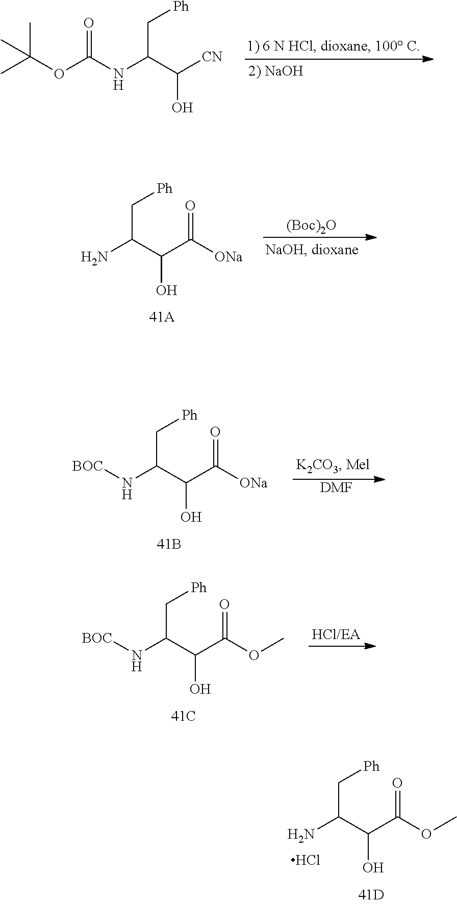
C(OC(NC(C([CN])O)C[Ph])=O)(C)(C)C.C(C(C(C(=O)[ONa])O)N)[Ph].[(Boc)2O].C(C(C(C(=O)[ONa])O)N[BOC])[Ph].[DMF].C(C(C(C(=O)OC)O)N[BOC])[Ph].C(C(C(C(=O)OC)O)N)[Ph].Cl
